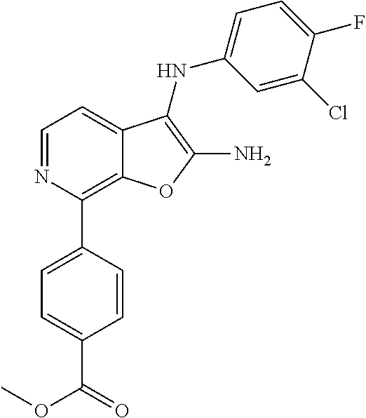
C12=C(C3=CC=C(C(=O)OC)C=C3)N=CC=C1C(NC1=CC=C(F)C(Cl)=C1)=C(N)O2
